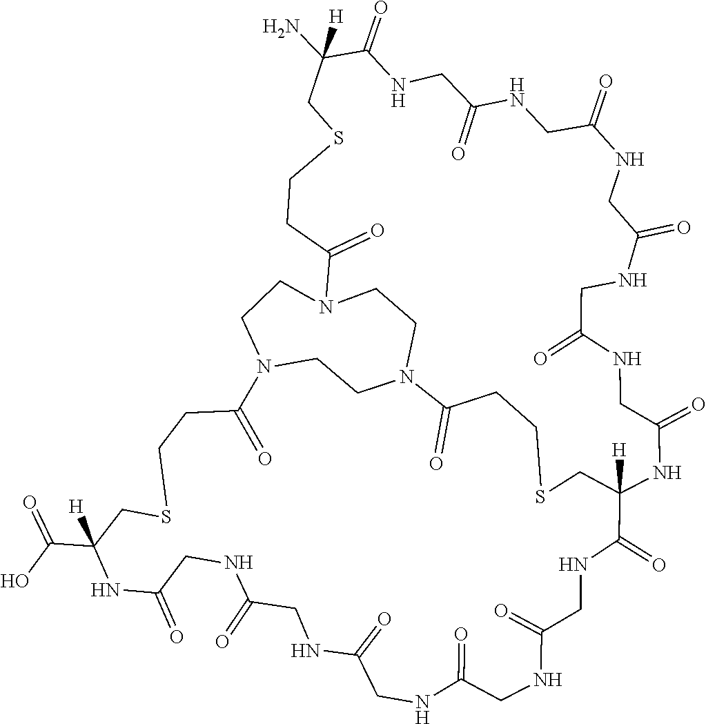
N12CCN3C(=O)CCSCC([H])(NC(=O)CNC(=O)CNC(=O)CNC(=O)CNC(=O)CNC(=O)C(N)([H])CSCCC(=O)N(CC1)CC3)C(=O)NCC(=O)NCC(=O)NCC(=O)NCC(=O)NCC(=O)NC(C(O)=O)([H])CSCCC2=O
